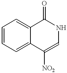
C1=CC=C2C(=C1)C(=O)NC=C2[NO2]
